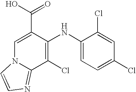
C1(NC2=C(Cl)C3=NC=CN3C=C2C(O)=O)=CC=C(Cl)C=C1Cl
